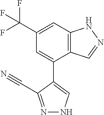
C12=C(C=C(C(F)(F)F)C=C1C1=CNN=C1C#N)NN=C2
